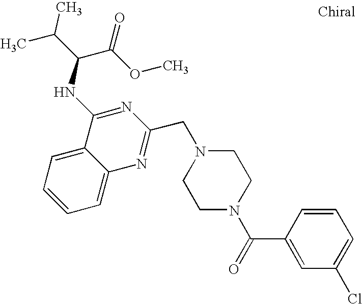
C1=C2C(=CC=C1)C(NC(C(C)C)C(OC)=O)=NC(CN1CCN(C(=O)C3=CC(Cl)=CC=C3)CC1)=N2
